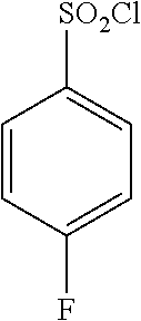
C1=CC(F)=CC=C1[SO2Cl]
